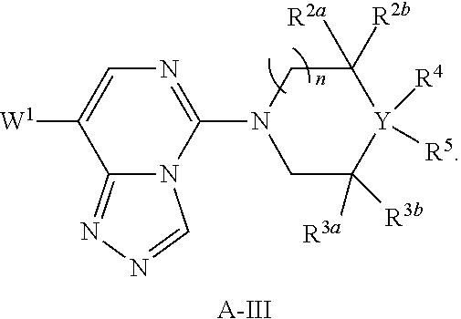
C1=C([W1])C2=NN=CN2C(N2CC([R3a])([R3b])[Y]([R4])([R5])C([R2a])([R2b])C2)=N1.[A-III]
